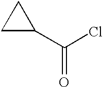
C1C(C(Cl)=O)C1
